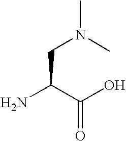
CN(C)CC(N)C(O)=O
